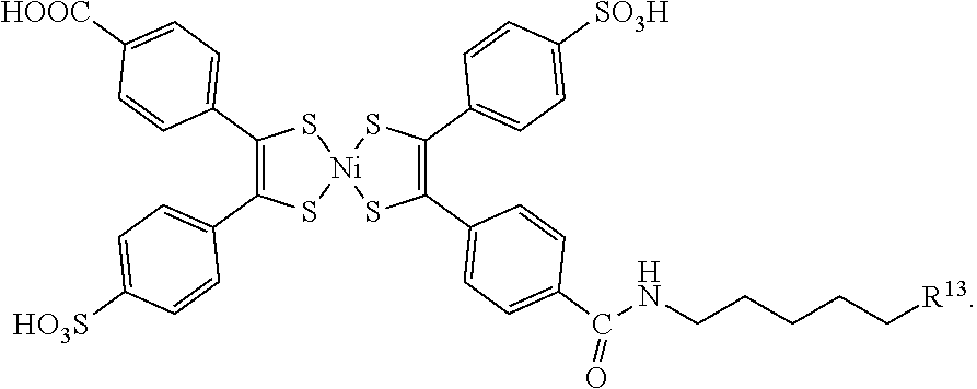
C1(C2=CC=C([HOOC])C=C2)=C(C2=CC=C([HO3S])C=C2)S[Ni]2(S1)SC(C1=CC=C(C(NCCCCC[R13])=O)C=C1)=C(C1=CC=C([SO3H])C=C1)S2
